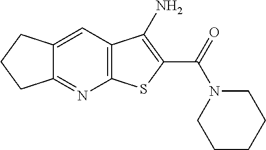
C12=NC3=C(C=C1CCC2)C(N)=C(C(=O)N1CCCCC1)S3
